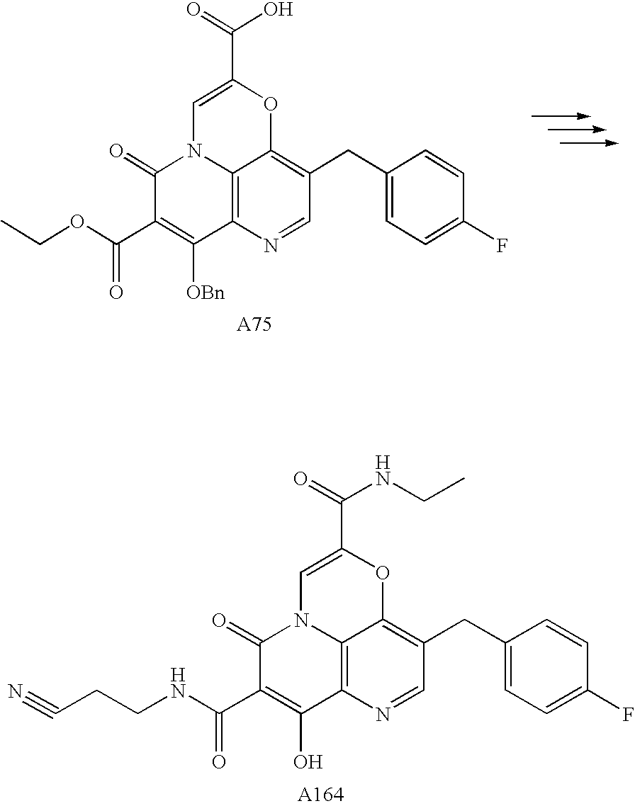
C(C1=CN2C3=C(N=CC(CC4=CC=C(F)C=C4)=C3O1)C([OBn])=C(C(OCC)=O)C2=O)(=O)O.C(C1=CN2C3=C(N=CC(CC4=CC=C(F)C=C4)=C3O1)C(O)=C(C(NCCC#N)=O)C2=O)(=O)NCC
